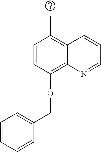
C1=CC(OCC2=CC=CC=C2)=C2C(=C1C)C=CC=N2
